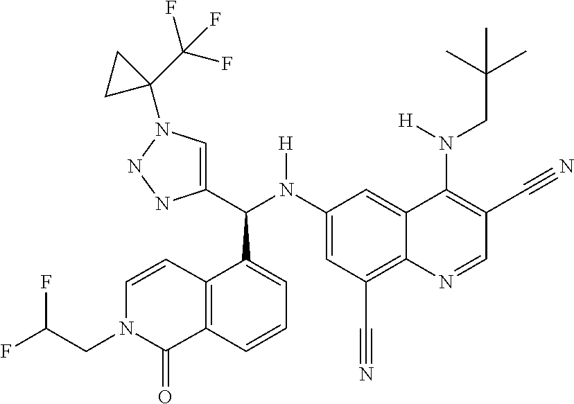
C1(N(C(C2=CN(C3(C(F)(F)F)CC3)NN2)C2=CC=CC3=C2C=CN(CC(F)F)C3=O)[H])=CC(C#N)=C2C(=C1)C(N(CC(C)(C)C)[H])=C(C#N)C=N2
